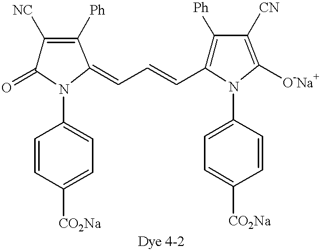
C1([NC])=C([Ph])C(=CC=CC2=C([Ph])C([CN])=C([O-Na+])N2C2=CC=C([CO2Na])C=C2)N(C2=CC=C([CO2Na])C=C2)C1=O
